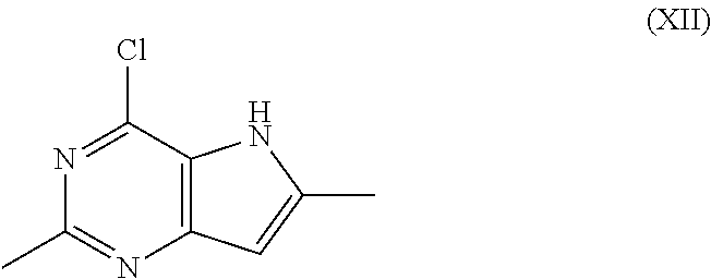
C12=C(C(Cl)=NC(C)=N1)NC(C)=C2
